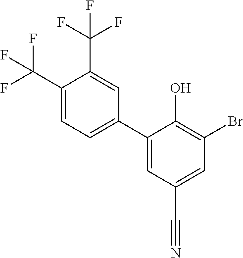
C1(C2=CC=C(C(F)(F)F)C(C(F)(F)F)=C2)=CC(C#N)=CC(Br)=C1O
